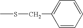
CSCC1=CC=CC=C1
